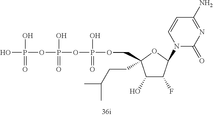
OP(OP(OP(O)(=O)OCC1(CCC(C)C)C(O)C(F)C(N2C(=O)N=C(N)C=C2)O1)(O)=O)(O)=O
